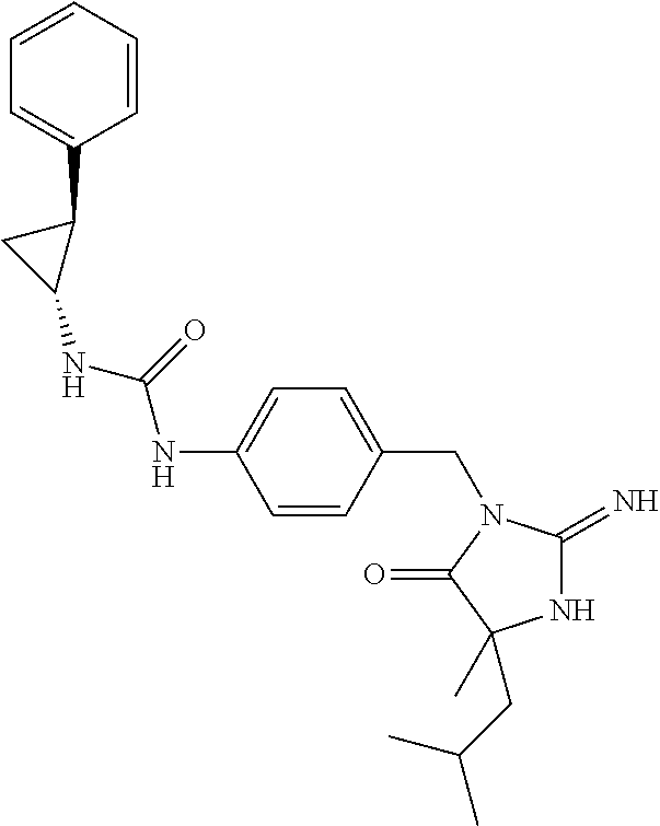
N1C(=N)N(CC2=CC=C(NC(NC3C(C4=CC=CC=C4)C3)=O)C=C2)C(=O)C1(C)CC(C)C
